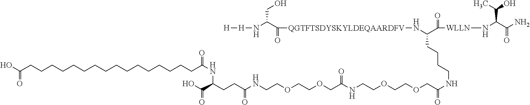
C(CC(NCCOCCOCC(NCCOCCOCC(NCCCCC(N[QGTFTSDYSKYLDEQAARDFV]C(=O)C(N[H][H])CO)C(=O)[WLLN]NC(C(O)C)C(=O)N)=O)=O)=O)C(NC(=O)CCCCCCCCCCCCCCCCC(O)=O)C(O)=O
